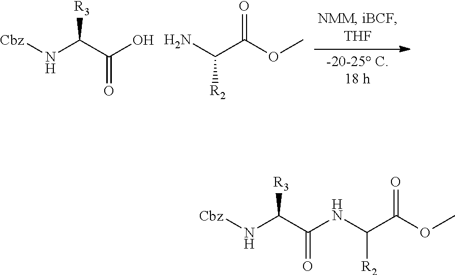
N(C(C(O)=O)[R3])[Cbz].NC(C(OC)=O)[R2].N(C(C(NC(C(OC)=O)[R2])=O)[R3])[Cbz]
